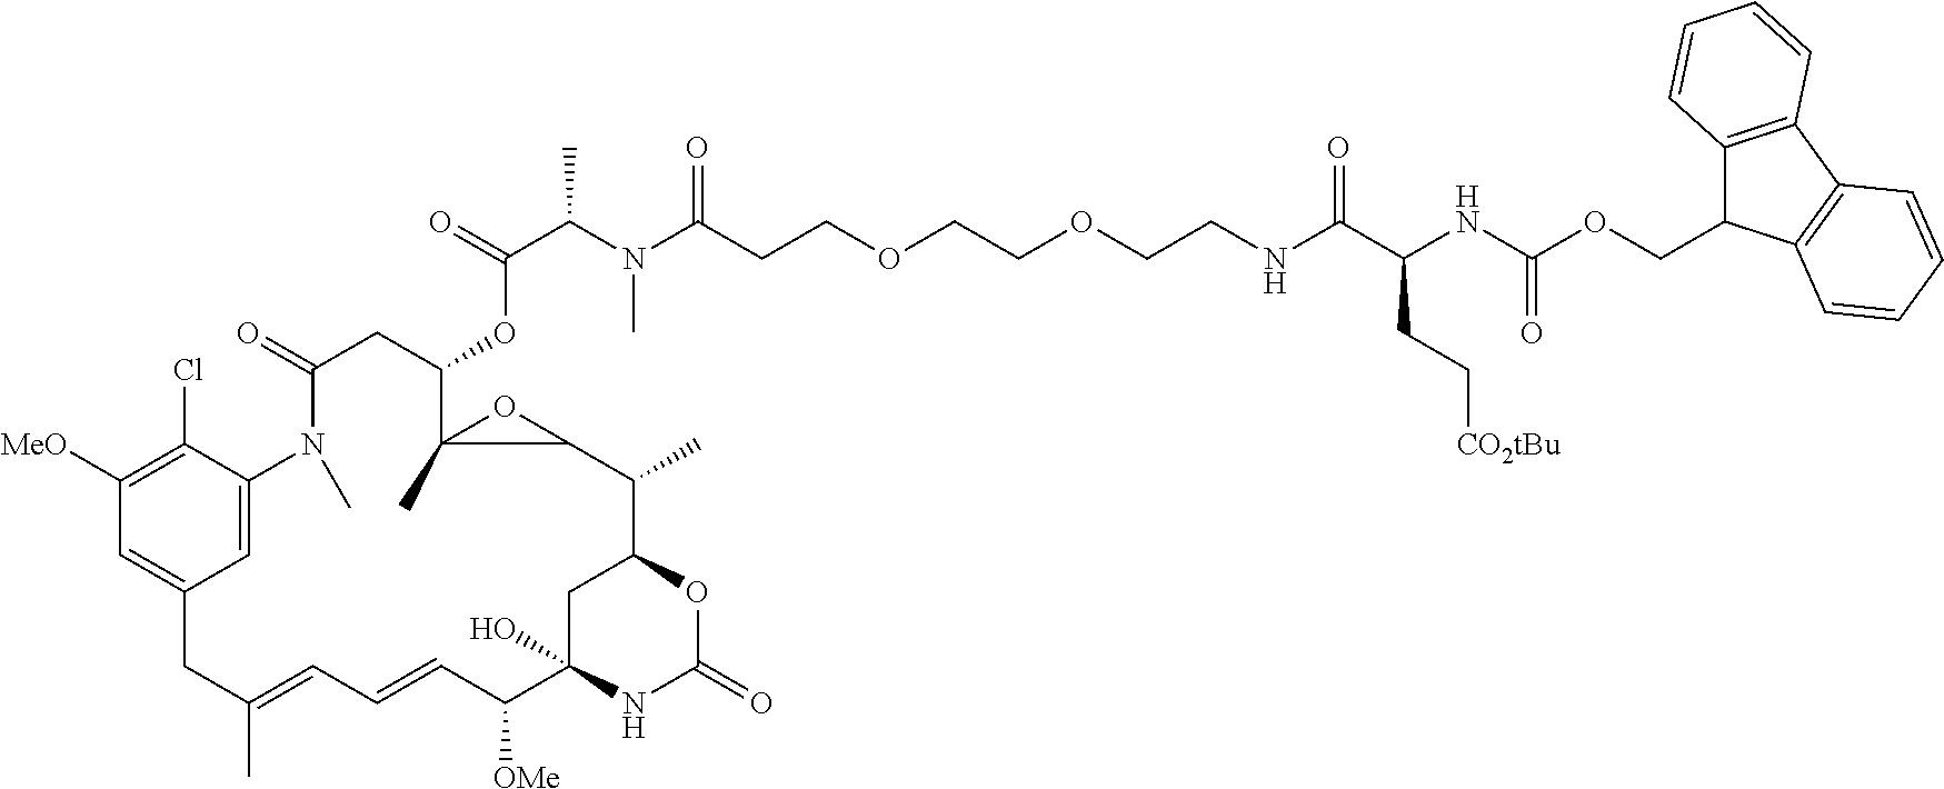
C12=C(C3=C(C1COC(NC(C(NCCOCCOCCC(N(C(C(=O)OC1CC(=O)N(C)C4=CC(=CC([MeO])=C4Cl)CC(C)=CC=CC([OMe])C4(O)NC(=O)OC(C4)C(C)C4C1(C)O4)C)C)=O)=O)CC[CO2tBu])=O)C=CC=C3)C=CC=C2
